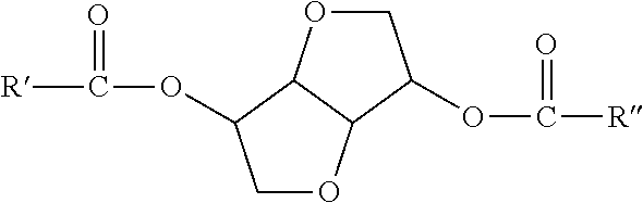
[R]C(OC1COC2C1OCC2OC([R])=O)=O
